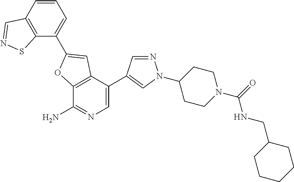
C12=C(C(C3=CN(C4CCN(C(=O)NCC5CCCCC5)CC4)N=C3)=CN=C1N)C=C(C1=CC=CC3=C1SN=C3)O2
